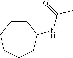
C1(NC(=O)C)CCCCCC1
